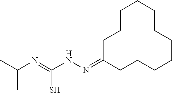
C(N=C(NN=C1CCCCCCCCCCC1)S)(C)C
